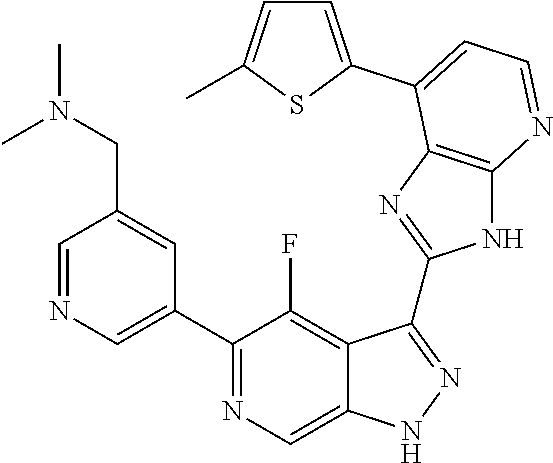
C1=NC=C(C2=NC=C3C(=C2F)C(C2=NC4=C(N2)N=CC=C4C2=CC=C(C)S2)=NN3)C=C1CN(C)C
